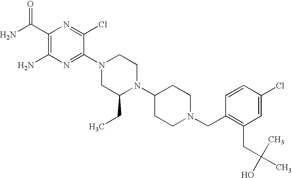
C1(C(N)=O)=C(N)N=C(N2CC(CC)N(C3CCN(CC4=C(CC(C)(C)O)C=C(Cl)C=C4)CC3)CC2)C(Cl)=N1
